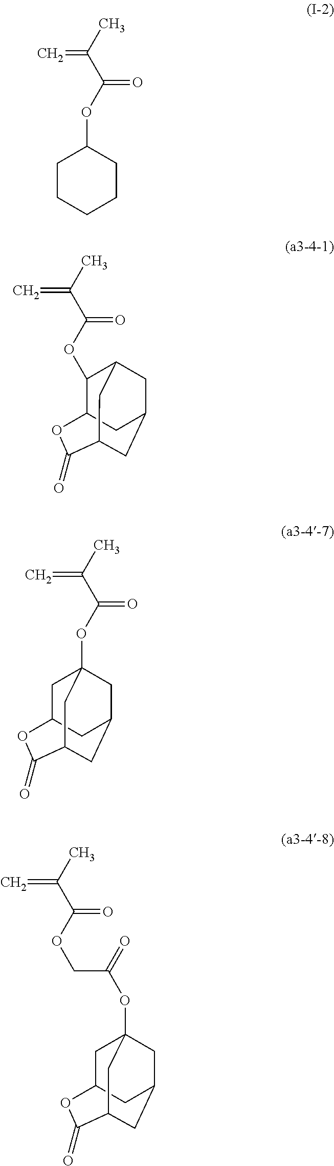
C=C(C(OC1CCCCC1)=O)C.C12CC3CC(CC(C(=O)O1)C3)C2OC(C(C)=C)=O.C12CC3CC(OC(C(C)=C)=O)(CC(C(=O)O1)C3)C2.C12CC3CC(OC(COC(C(C)=C)=O)=O)(CC(C(=O)O1)C3)C2
